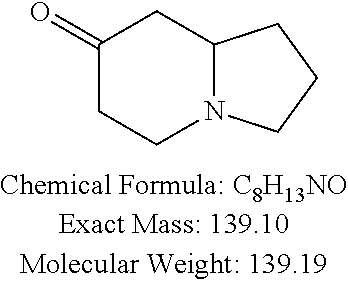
C1(=O)CCN2C(C1)CCC2
